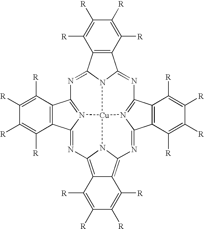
C12=C(C([R])=C([R])C([R])=C1[R])C1=NC3=N4C(=NC5=C6C(=C7N=C8C9=C(C([R])=C([R])C([R])=C9[R])C9=N8[Cu]4(N1C2=N9)N57)C([R])=C([R])C([R])=C6[R])C1=C3C([R])=C([R])C([R])=C1[R]
